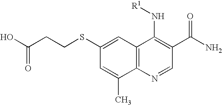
C12=C(N=CC(C(N)=O)=C1N[R1])C(C)=CC(SCCC(O)=O)=C2
